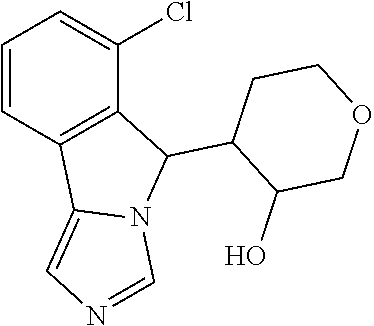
C1=CC2=C(C(Cl)=C1)C(C1C(O)COCC1)N1C2=CN=C1
